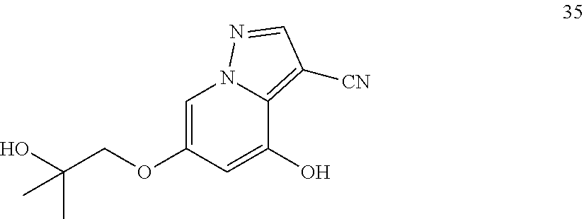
OC1=CC(OCC(O)(C)C)=CN2C1=C([CN])C=N2
